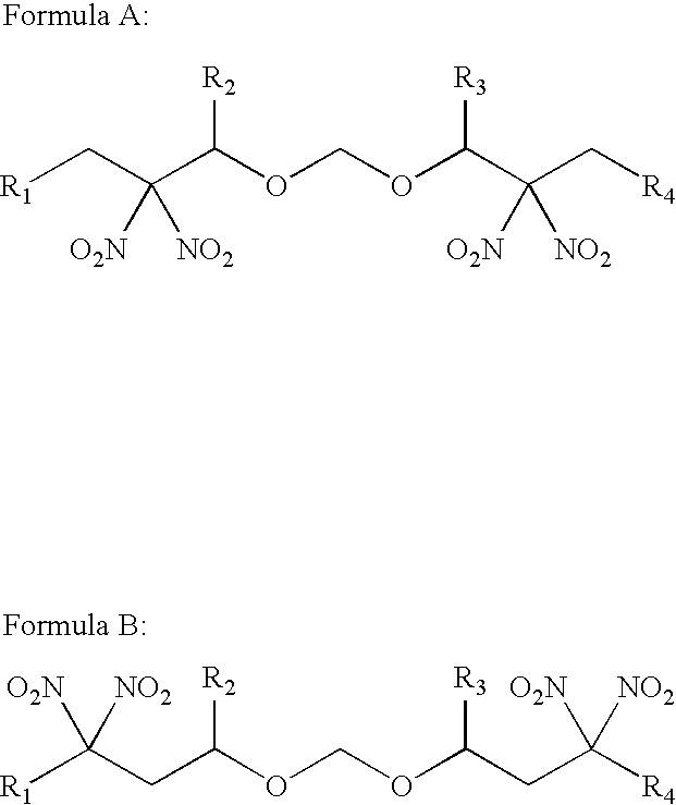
[R1]CC(C(OCOC(C(C[R4])([O2N])[NO2])[R3])[R2])([O2N])[NO2].[R1]C(CC(OCOC(CC([R4])([O2N])[NO2])[R3])[R2])([O2N])[NO2]
